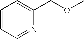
N1=CC=CC=C1COC
